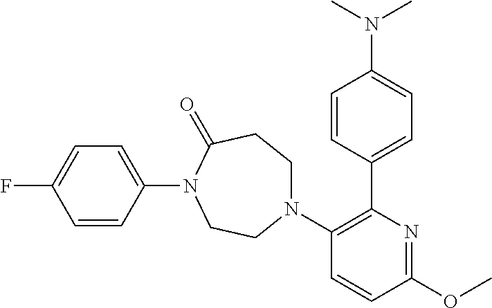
FC1=CC=C(N2C(=O)CCN(C3=C(C4=CC=C(N(C)C)C=C4)N=C(OC)C=C3)CC2)C=C1
